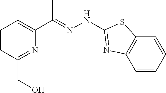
C1(CO)=NC(C(=NNC2=NC3=C(C=CC=C3)S2)C)=CC=C1
